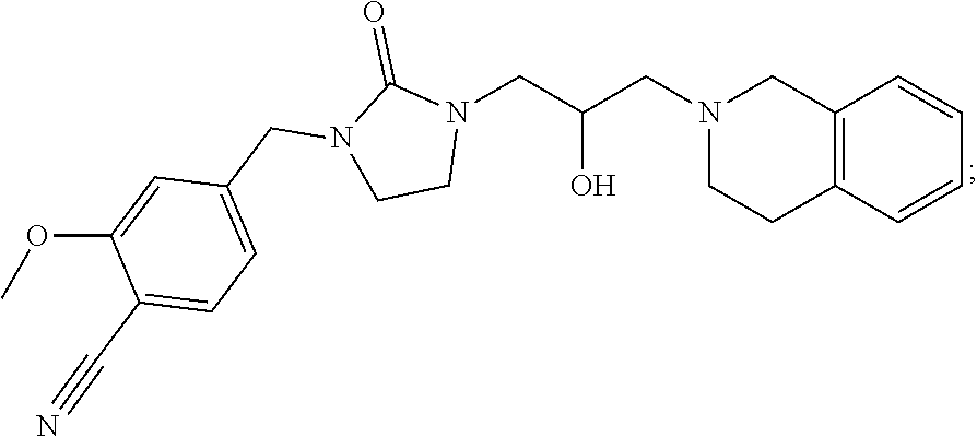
C12=C(C=CC=C1)CCN(CC(CN1C(=O)N(CC3=CC=C(C#N)C(OC)=C3)CC1)O)C2
